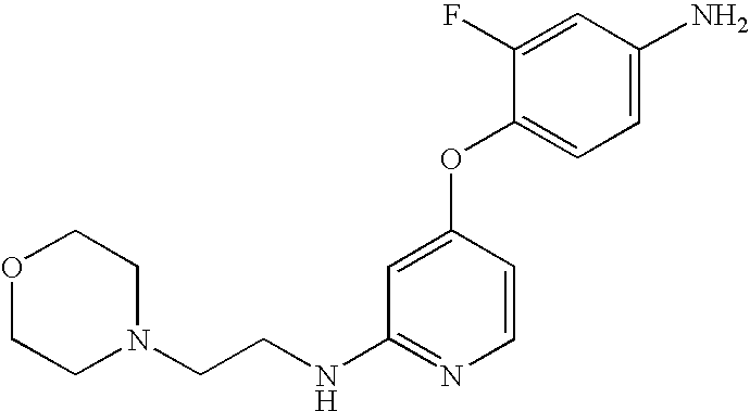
O1CCN(CCNC2=NC=CC(OC3=CC=C(N)C=C3F)=C2)CC1
